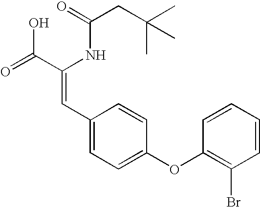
C(=O)(NC(C(=O)O)=CC1=CC=C(OC2=C(Br)C=CC=C2)C=C1)CC(C)(C)C
